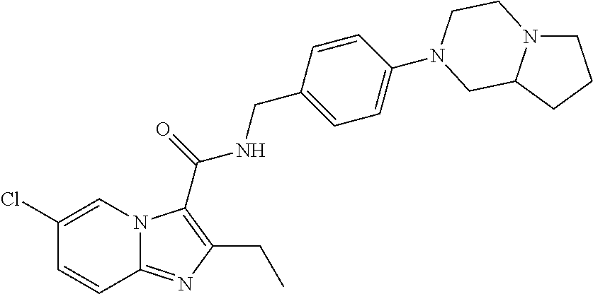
C1(Cl)=CN2C(=NC(CC)=C2C(=O)NCC2=CC=C(N3CCN4CCCC4C3)C=C2)C=C1
